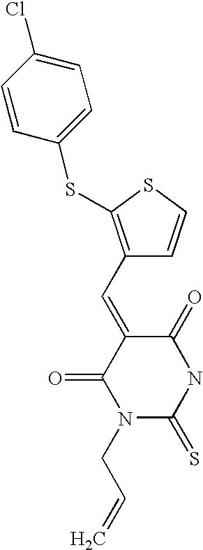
C1(=CC2=C(SC3=CC=C(Cl)C=C3)SC=C2)C(=O)N(CC=C)C(=S)NC1=O
